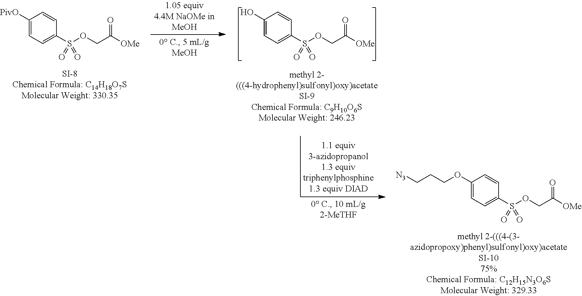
C1(O)=CC=C(S(OCC(=O)[OMe])(=O)=O)C=C1.C1(OCCC[N3])=CC=C(S(OCC(=O)[OMe])(=O)=O)C=C1.C1([PivO])=CC=C(S(OCC(=O)[OMe])(=O)=O)C=C1
